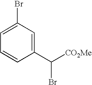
C1(C([CO2Me])Br)=CC(Br)=CC=C1
